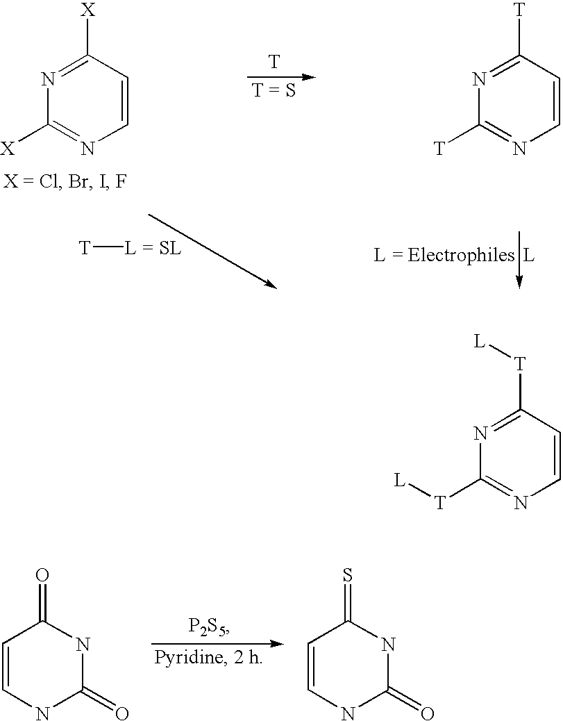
C1([T])=NC=CC([T])=N1.[T][L = SL].[T].C1([X])=NC=CC([X])=N1.C1=CNC(=O)NC1=O.C1=CNC(=O)NC1=S.C1([T][L])=NC=CC([T][L])=N1
